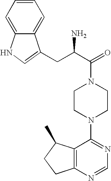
C(C(C(=O)N1CCN(C2=NC=NC3=C2C(C)CC3)CC1)N)C1=CNC2=CC=CC=C21
